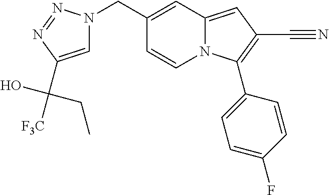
C1(CN2C=C(C(O)(CC)[F3C])N=N2)=CC2=CC(C#N)=C(C3=CC=C(F)C=C3)N2C=C1
